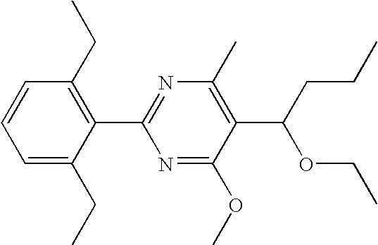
C1(C2=NC(C)=C(C(CCC)OCC)C(OC)=N2)=C(CC)C=CC=C1CC
